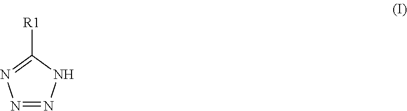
N1=NNC([R1])=N1
